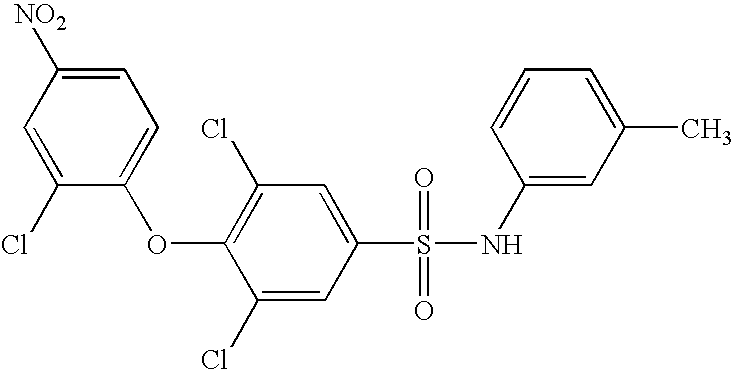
[NO2]C1=CC=C(OC2=C(Cl)C=C(S(=O)(=O)NC3=CC(C)=CC=C3)C=C2Cl)C(Cl)=C1
